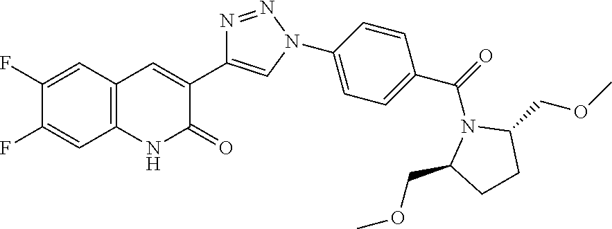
C12=C(C=C(F)C(F)=C1)C=C(C1=CN(C3=CC=C(C(=O)N4C(COC)CCC4COC)C=C3)N=N1)C(=O)N2
